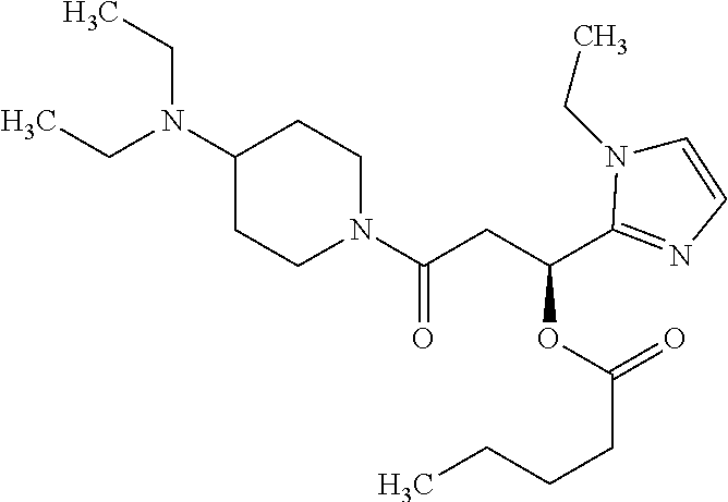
N1(C(CC(OC(=O)CCCC)C2=NC=CN2CC)=O)CCC(N(CC)CC)CC1
